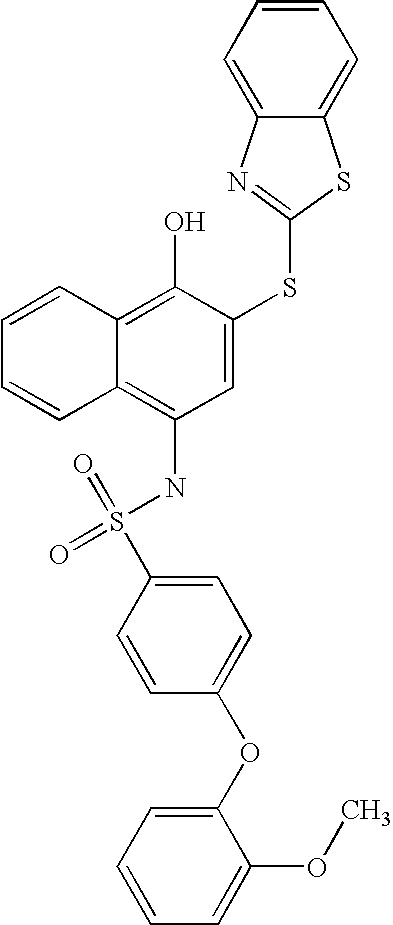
C1=CC=CC2=C(O)C(SC3=NC4=CC=CC=C4S3)=CC(NS(=O)(=O)C3=CC=C(OC4=CC=CC=C4OC)C=C3)=C12
